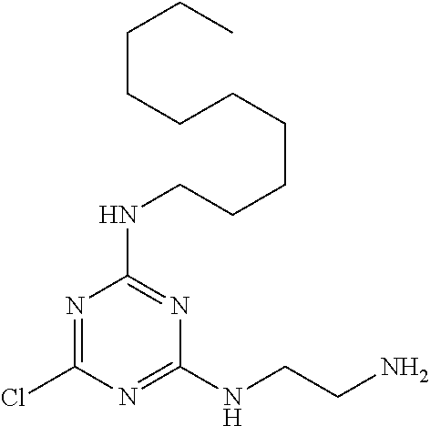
N1=C(Cl)N=C(NCCN)N=C1NCCCCCCCCCC
